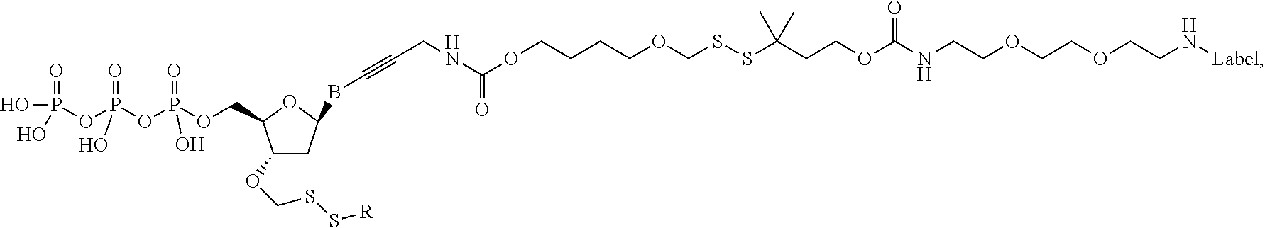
P(OP(OP(OCC1C(OCSS[R])CC(BC#CCNC(=O)OCCCCOCSSC(CCOC(=O)NCCOCCOCCN[Label])(C)C)O1)(=O)O)(=O)O)(O)(=O)O
